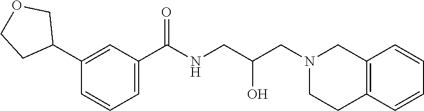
C1(C2COCC2)=CC(C(NCC(CN2CCC3=C(C2)C=CC=C3)O)=O)=CC=C1
